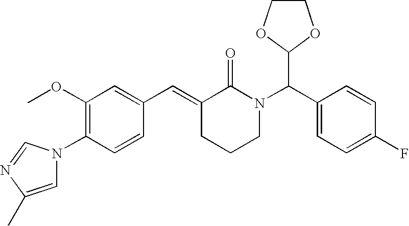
C1=CC(N2C=C(C)N=C2)=C(OC)C=C1C=C1CCCN(C(C2=CC=C(F)C=C2)C2OCCO2)C1=O
